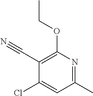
C1(C#N)=C(OCC)N=C(C)C=C1Cl
